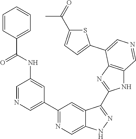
C1(C2=CN=CC(NC(=O)C3=CC=CC=C3)=C2)=NC=C2C(=C1)C(C1=NC3=C(N1)C=NC=C3C1=CC=C(C(C)=O)S1)=NN2
